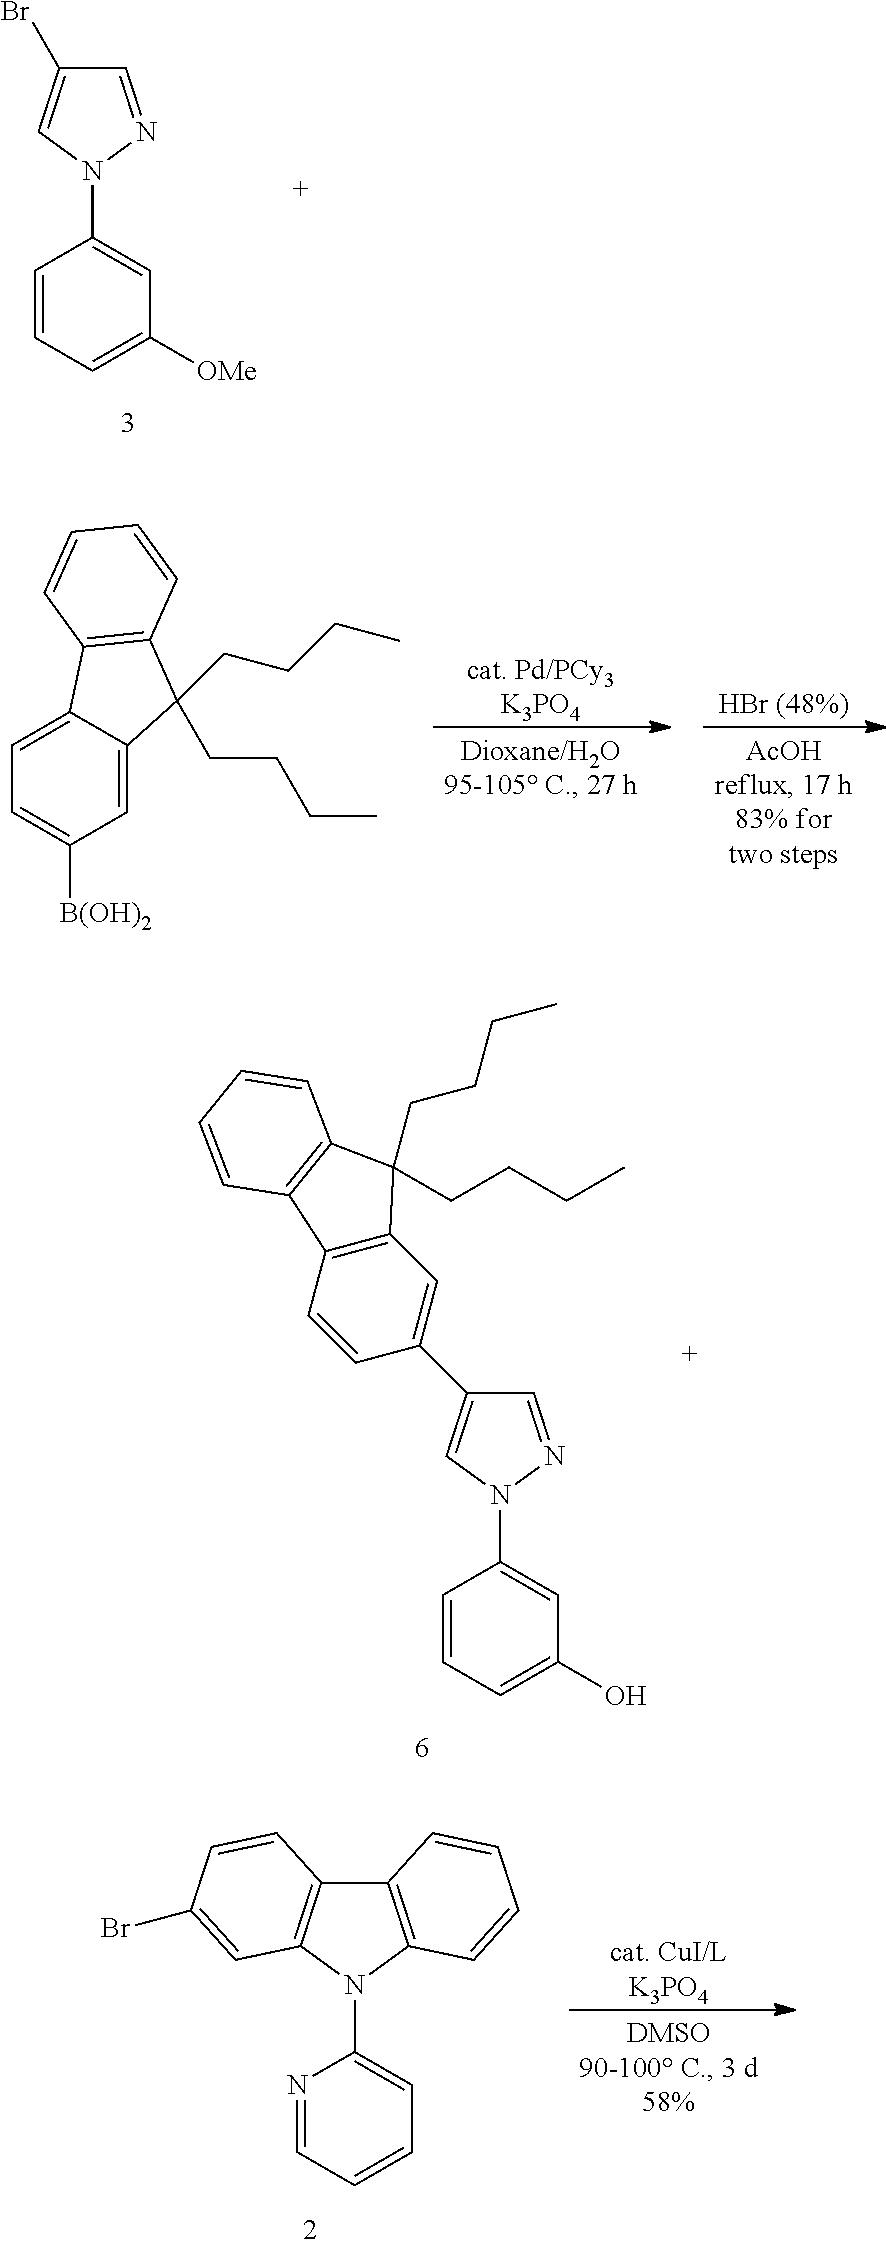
C1=CC=C([OMe])C=C1N1C=C(Br)C=N1.[cat. Pd/PCy3K3PO4].[HBr (48%)].C12=CC=C([B(OH)2])C=C1C(CCCC)(CCCC)C1=C2C=CC=C1.C1=CC=C(O)C=C1N1C=C(C2=CC3=C(C=C2)C2=C(C3(CCCC)CCCC)C=CC=C2)C=N1.N1=CC=CC=C1N1C2=C(C3=C1C=C(Br)C=C3)C=CC=C2.[cat. CuI/LK3PO4]
